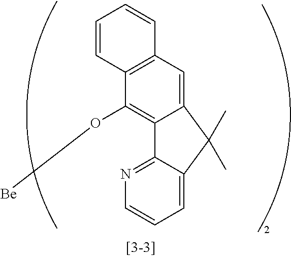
C12=CC3=C(C(O[Be])=C1C1=NC=CC=C1C2(C)C)C=CC=C3
